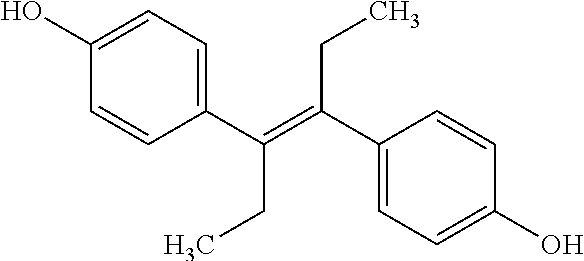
OC1=CC=C(C(=C(CC)C2=CC=C(O)C=C2)CC)C=C1
